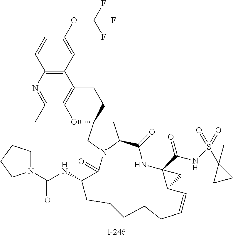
C1=CC2=C(C=C1OC(F)(F)F)C1=C(C(C)=N2)OC2(CC1)CC1N(C2)C(=O)C(NC(N2CCCC2)=O)CCCCCC=CC2C(C(NS(C3(C)CC3)(=O)=O)=O)(NC1=O)C2
